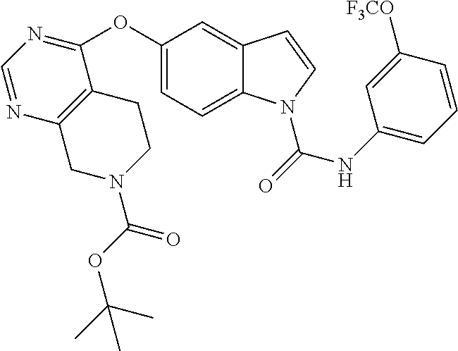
C1(OC2=NC=NC3=C2CCN(C(OC(C)(C)C)=O)C3)=CC=C2C(=C1)C=CN2C(=O)NC1=CC=CC([F3CO])=C1
